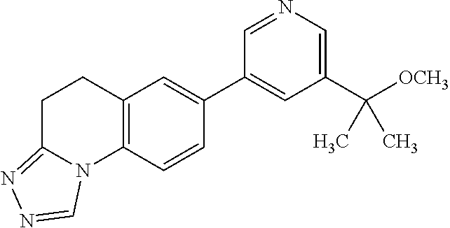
C12=C(C=CC(C3=CC(C([OCH3])(C)C)=CN=C3)=C1)N1C(=NN=C1)CC2
